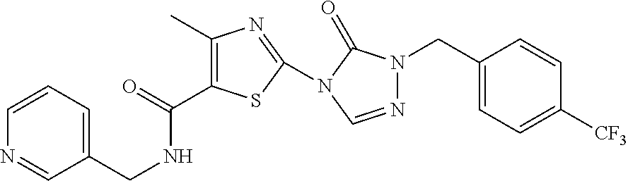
C(=O)(C1=C(C)N=C(N2C(=O)N(CC3=CC=C([CF3])C=C3)N=C2)S1)NCC1=CC=CN=C1
